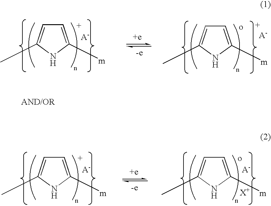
C1=C([m])NC(C)=C1.C1=C([m])NC(C)=C1.C1=C([m])NC(C)=C1.C1=C([m])NC(C)=C1
